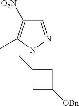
C1C([OBn])CC1(C)N1N=CC([O2N])=C1C
